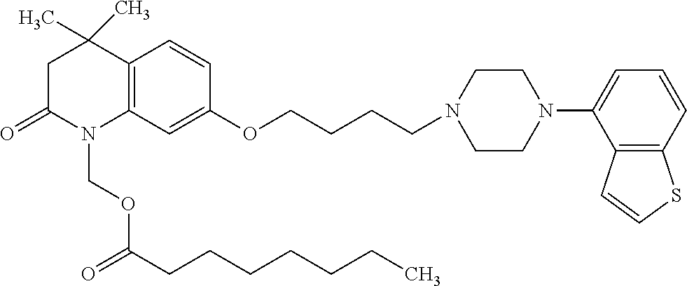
C12=C(C=C(OCCCCN3CCN(C4=CC=CC5=C4C=CS5)CC3)C=C1)N(COC(CCCCCCC)=O)C(=O)CC2(C)C
